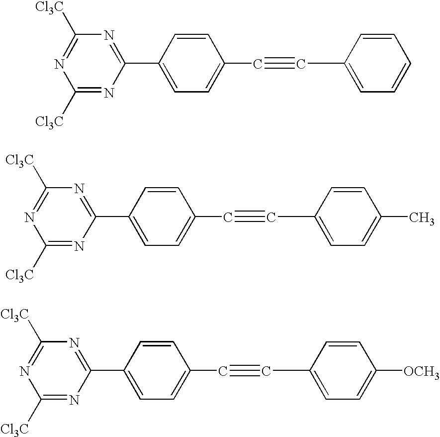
C1([Cl3C])=NC(C2=CC=C(C#CC3=CC=C(C)C=C3)C=C2)=NC([Cl3C])=N1.C1([Cl3C])=NC(C2=CC=C(C#CC3=CC=C([OCH3])C=C3)C=C2)=NC([Cl3C])=N1.C1([Cl3C])=NC(C2=CC=C(C#CC3=CC=CC=C3)C=C2)=NC([Cl3C])=N1
